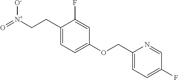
C1(CC[N+](=O)[O-])=CC=C(OCC2=CC=C(F)C=N2)C=C1F
